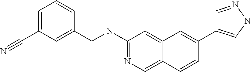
C1(NCC2=CC(C#N)=CC=C2)=NC=C2C(=C1)C=C(C1=CNN=C1)C=C2
